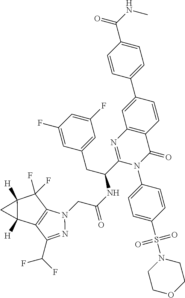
C1(N2C(=O)C3=C(N=C2C(CC2=CC(F)=CC(F)=C2)NC(CN2C4=C(C(C(F)F)=N2)C2([H])C([H])(C4(F)F)C2)=O)C=C(C2=CC=C(C(NC)=O)C=C2)C=C3)=CC=C(S(N2CCOCC2)(=O)=O)C=C1
